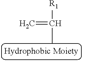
C([R1])(C)=C
